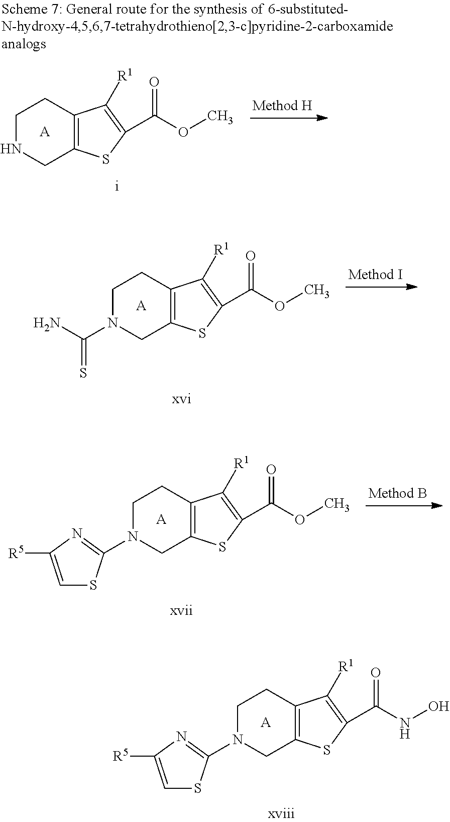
C1N(C(N)=S)CC2=C(C1)C([R1])=C(C(OC)=O)S2.[A].[A].C1N(C2=NC([R5])=CS2)CC2=C(C1)C([R1])=C(C(OC)=O)S2.[A].C1N(C2=NC([R5])=CS2)CC2=C(C1)C([R1])=C(C(NO)=O)S2.C1NCC2=C(C1)C([R1])=C(C(OC)=O)S2.[A]
